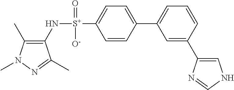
C1(C)=C(N[S+](C2=CC=C(C3=CC=CC(C4=CNC=N4)=C3)C=C2)(=O)[O-])C(C)=NN1C
